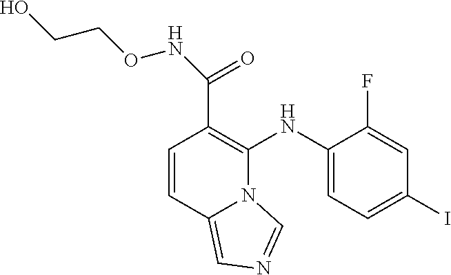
C1(NC2=C(C(=O)NOCCO)C=CC3=CN=CN23)=CC=C(I)C=C1F
